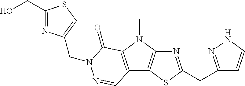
N1=C(CC2=NNC=C2)SC2=C1N(C)C1=C2C=NN(CC2=CSC(CO)=N2)C1=O
